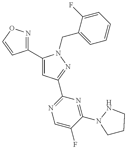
C1(C2=CC(C3=NC=C(F)C(N4CCCN4)=N3)=NN2CC2=CC=CC=C2F)=NOC=C1
